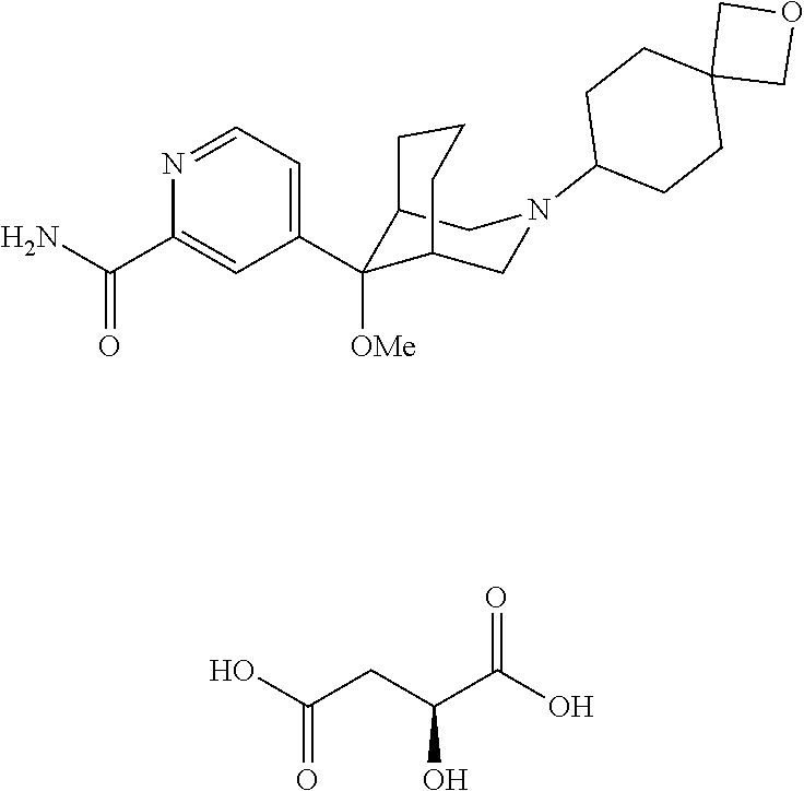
NC(C1=CC(C2([OMe])C3CN(C4CCC5(CC4)COC5)CC2CCC3)=CC=N1)=O.OC(CC(O)C(O)=O)=O
